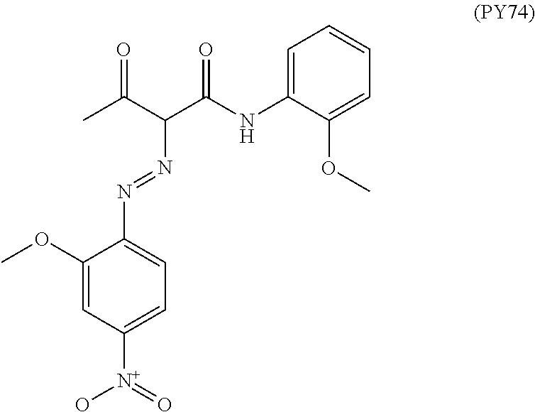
C1=C(NC(=O)C(C(C)=O)N=NC2=CC=C([N+](O)=O)C=C2OC)C(OC)=CC=C1
